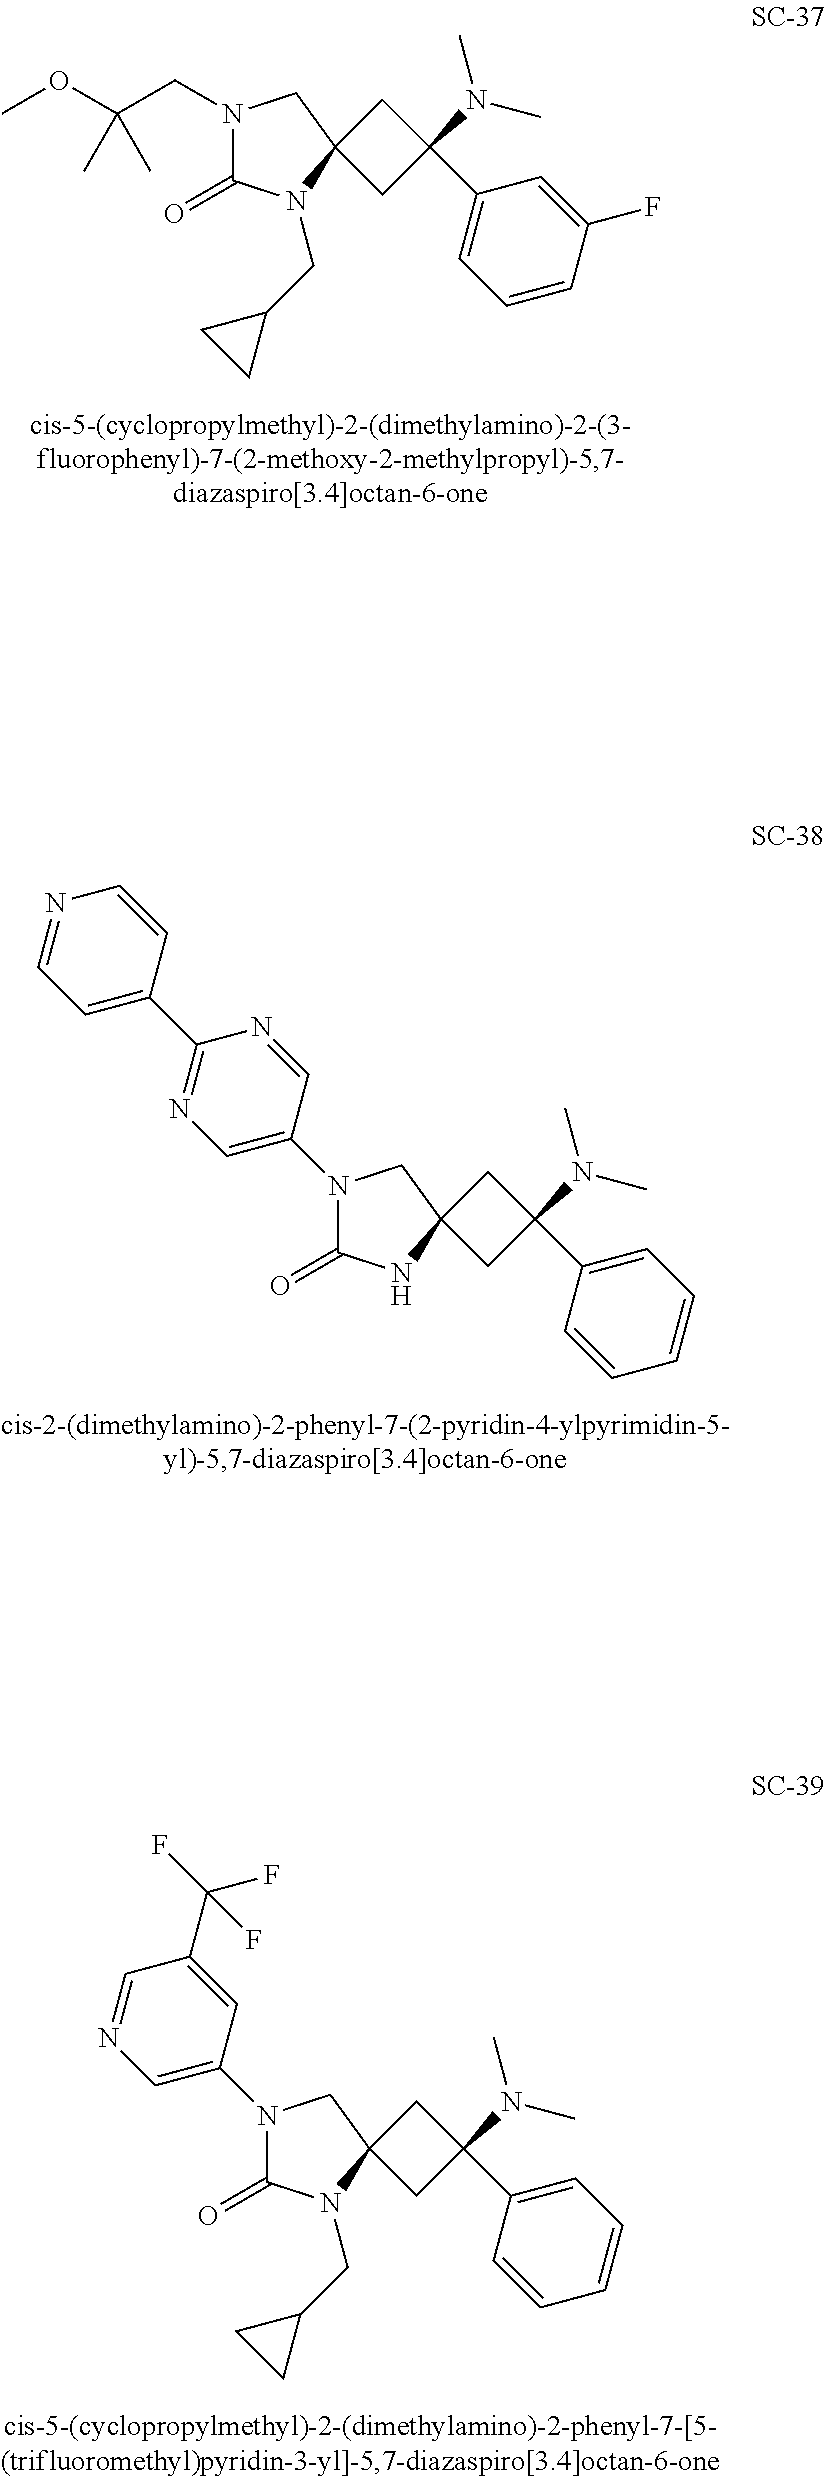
N1(CC(OC)(C)C)C(=O)N(CC2CC2)C2(C1)CC(N(C)C)(C1=CC=CC(F)=C1)C2.N1(C2=CN=C(C3=CC=NC=C3)N=C2)C(=O)NC2(C1)CC(N(C)C)(C1=CC=CC=C1)C2.N1(C2=CN=CC(C(F)(F)F)=C2)C(=O)N(CC2CC2)C2(C1)CC(N(C)C)(C1=CC=CC=C1)C2
